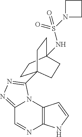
C12=C(N3C(=NN=C3C34CCC(NS(N5CCC5)(=O)=O)(CC3)CC4)C=N1)C=CN2
